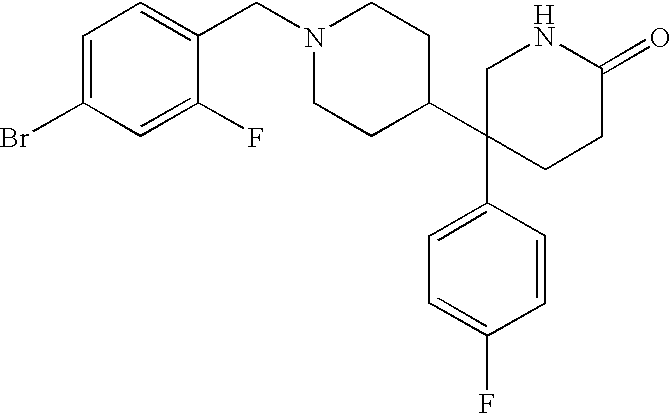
C1=CC(C2(C3CCN(CC4=CC=C(Br)C=C4F)CC3)CCC(=O)NC2)=CC=C1F
